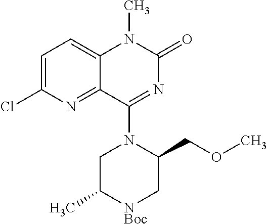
[NBoc]1C(C)CN(C2=NC(=O)N(C)C3=CC=C(Cl)N=C32)C(COC)C1
